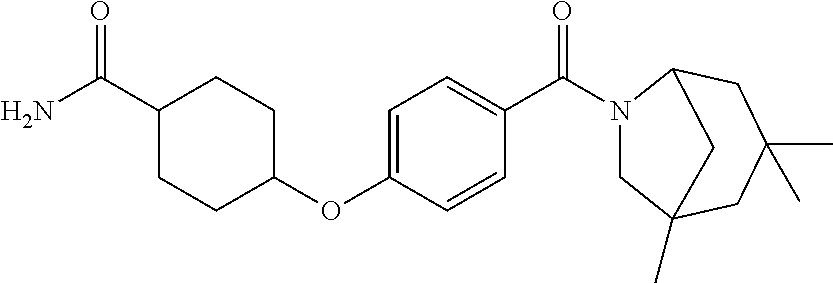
NC(=O)C1CCC(OC2=CC=C(C(=O)N3CC4(C)CC(C)(C)CC3C4)C=C2)CC1
